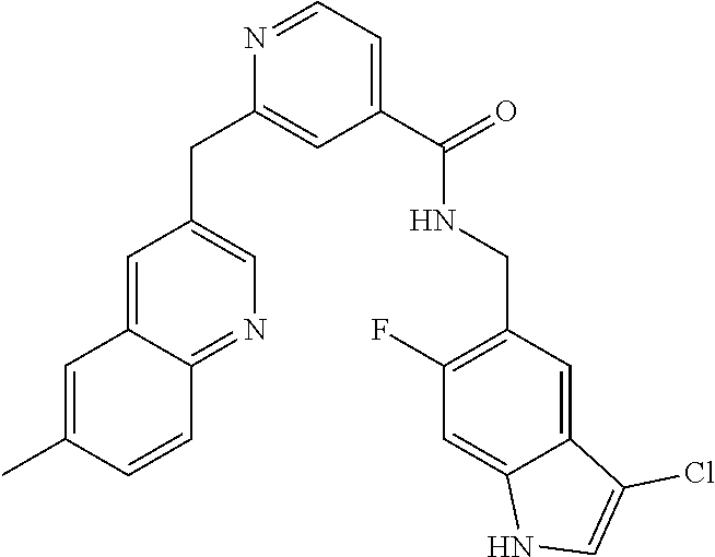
N1=CC=C(C(=O)NCC2=C(F)C=C3C(=C2)C(Cl)=CN3)C=C1CC1=CN=C2C(=C1)C=C(C)C=C2
